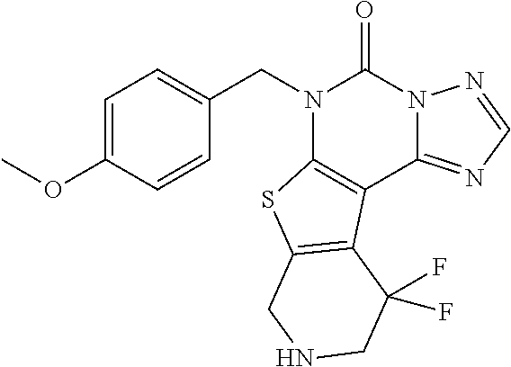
C1=C(OC)C=CC(CN2C3=C(C4=NC=NN4C2=O)C2=C(S3)CNCC2(F)F)=C1
